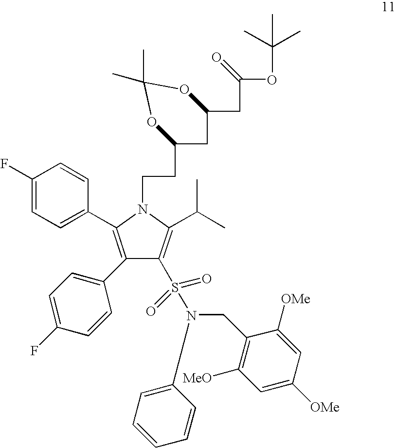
C1(S(N(CC2=C([MeO])C=C([OMe])C=C2[OMe])C2=CC=CC=C2)(=O)=O)=C(C(C)C)N(CCC2CC(CC(OC(C)(C)C)=O)OC(C)(C)O2)C(C2=CC=C(F)C=C2)=C1C1=CC=C(F)C=C1
